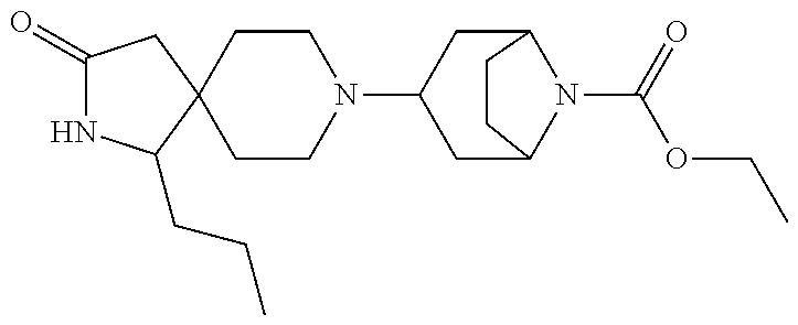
C1(=O)NC(CCC)C2(C1)CCN(C1CC3N(C(=O)OCC)C(C1)CC3)CC2
